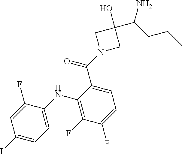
C1(I)=CC=C(NC2=C(F)C(F)=CC=C2C(N2CC(C(CCC)N)(O)C2)=O)C(F)=C1
